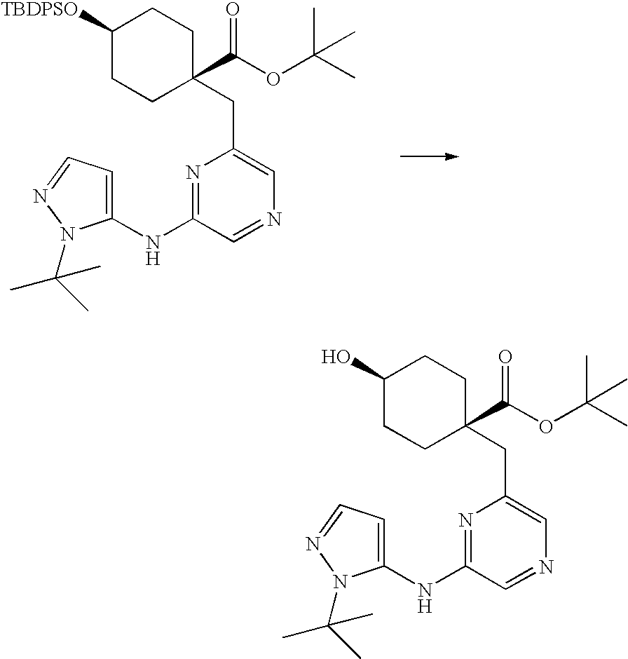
C(C1=CN=CC(NC2=CC=NN2C(C)(C)C)=N1)C1(C(OC(C)(C)C)=O)CCC(O)CC1.C(C1=CN=CC(NC2=CC=NN2C(C)(C)C)=N1)C1(C(OC(C)(C)C)=O)CCC([TBDPSO])CC1
